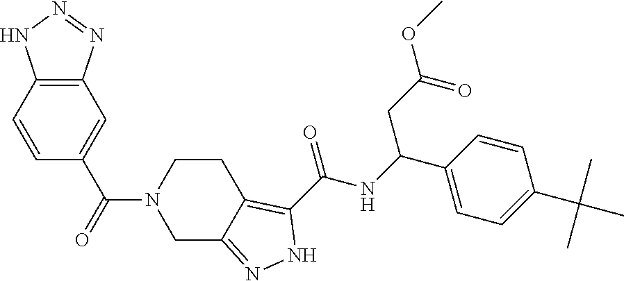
C12=C(C=CC(C(=O)N3CC4=NNC(C(NC(C5=CC=C(C(C)(C)C)C=C5)CC(OC)=O)=O)=C4CC3)=C1)NN=N2
